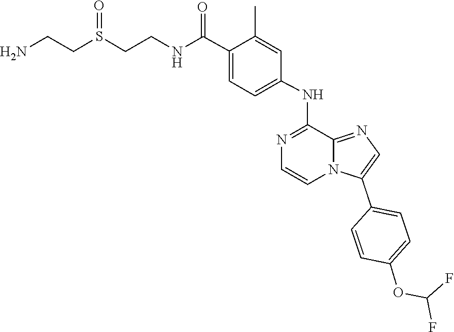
C1=C(C(NCCS(CCN)=O)=O)C(C)=CC(NC2=NC=CN3C2=NC=C3C2=CC=C(OC(F)F)C=C2)=C1
